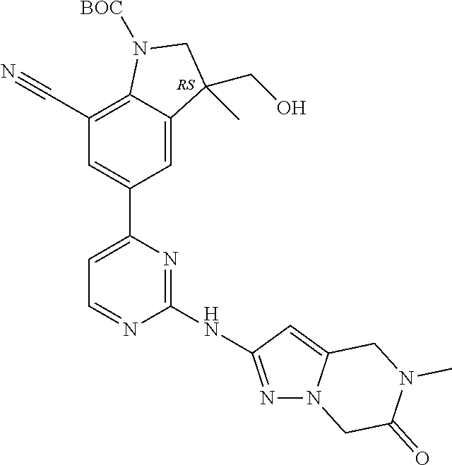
[RS].C1(C2=CC(C#N)=C3C(=C2)C(C)(CO)CN3[BOC])=CC=NC(NC2=NN3C(=C2)CN(C)C(=O)C3)=N1
